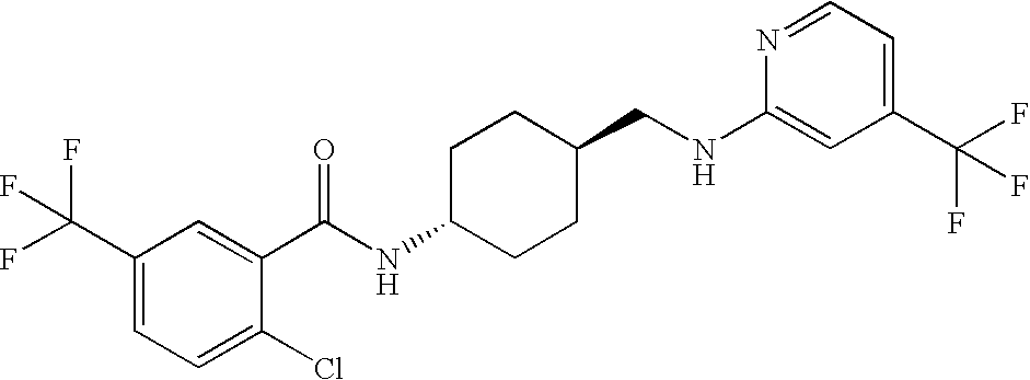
C1(C(F)(F)F)=CC=C(Cl)C(C(NC2CCC(CNC3=CC(C(F)(F)F)=CC=N3)CC2)=O)=C1
